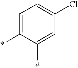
C1=C(*)C([#])=CC(Cl)=C1
